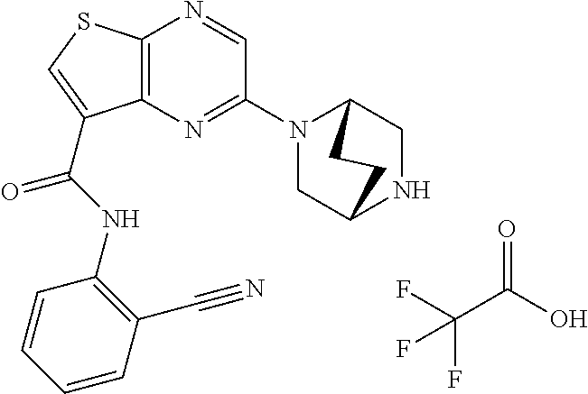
C12=C(N=C(N3CC4NCC3CC4)C=N1)C(C(NC1=C(C#N)C=CC=C1)=O)=CS2.O=C(O)C(F)(F)F
